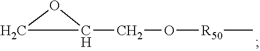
C1OC1CO[R50]C
